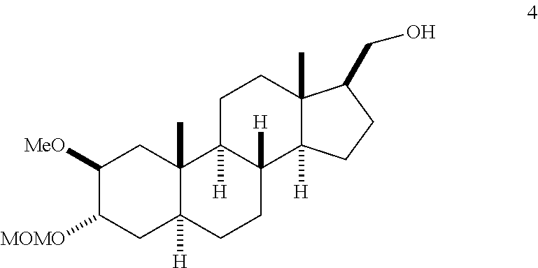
C1([MeO])C([MOMO])CC2([H])C(C)(C1)C1([H])C([H])(CC2)C2([H])C(C)(CC1)C(CO)CC2
